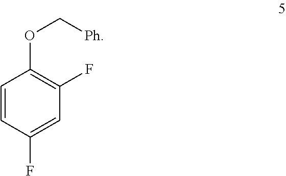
C1=CC(F)=CC(F)=C1OC[Ph]
